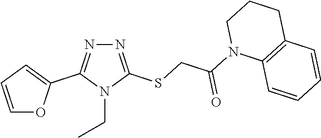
N1=C(SCC(=O)N2C3=C(CCC2)C=CC=C3)N(CC)C(C2=CC=CO2)=N1
